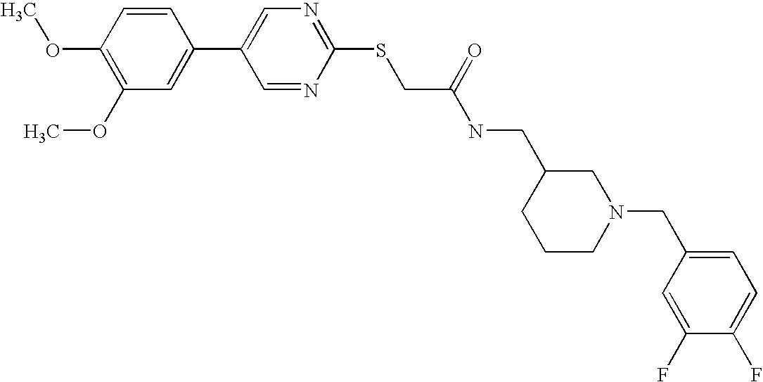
C1(OC)=C(OC)C=CC(C2=CN=C(SCC(NCC3CCCN(CC4=CC=C(F)C(F)=C4)C3)=O)N=C2)=C1
